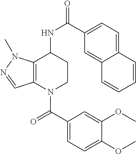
C1(C(=O)N2CCC(NC(=O)C3=CC=C4C(=C3)C=CC=C4)C3=C2C=NN3C)=CC=C(OC)C(OC)=C1
